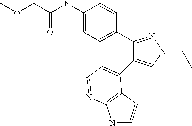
C(NC1=CC=C(C2=NN(CC)C=C2C2=CC=NC3=C2C=CN3)C=C1)(=O)COC
